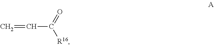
C=CC([R16])=O
